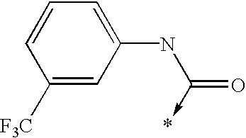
C1([F3C])=CC(NC(=O)->*)=CC=C1
